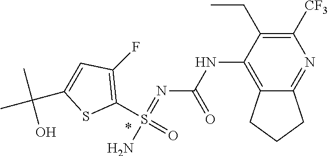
N(C1=C2C(=NC([CF3])=C1CC)CCC2)C(N=S(N)(C1=C(F)C=C(C(C)(C)O)S1)=O)=O
